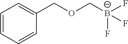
C1=CC=CC(COC[B-](F)(F)F)=C1
